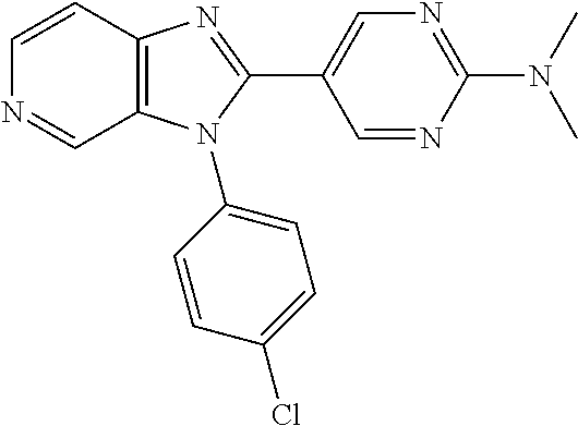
C1=CC2=C(C=N1)N(C1=CC=C(Cl)C=C1)C(C1=CN=C(N(C)C)N=C1)=N2
